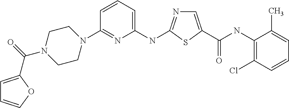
C1(NC2=NC=C(C(NC3=C(Cl)C=CC=C3C)=O)S2)=CC=CC(N2CCN(C(=O)C3=CC=CO3)CC2)=N1
